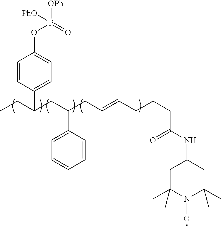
C1=CC(C(CC)CC(CC=CCCCC(NC2CC(C)(C)N(O)C(C)(C)C2)=O)C2=CC=CC=C2)=CC=C1OP(=O)([OPh])[PhO]
